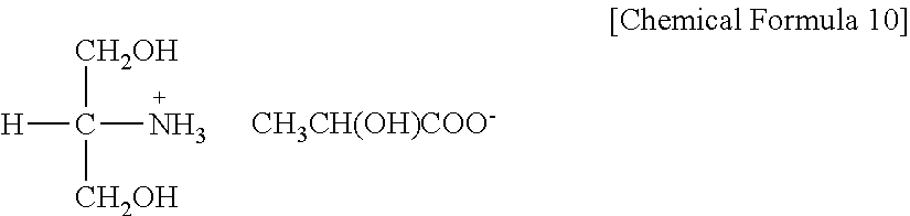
[H]C(N)([CH2OH])[CH2OH].[CH3CH(OH)COO-]
